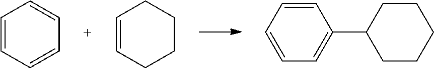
C1=CC=CC=C1.C1=CCCCC1.C1=CC=C(C2CCCCC2)C=C1
